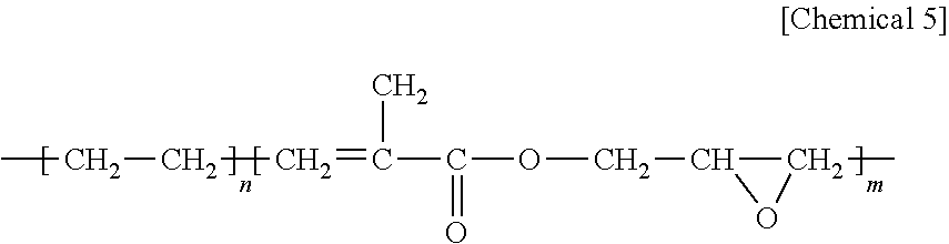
CCCC=C(C(OCC1C(C)O1)=O)C
